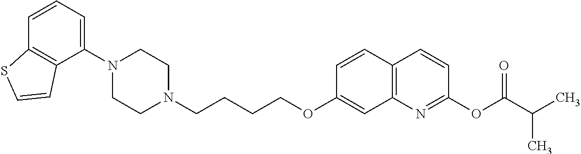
C1(N2CCN(CCCCOC3=CC4=C(C=C3)C=CC(OC(=O)C(C)C)=N4)CC2)=CC=CC2=C1C=CS2
